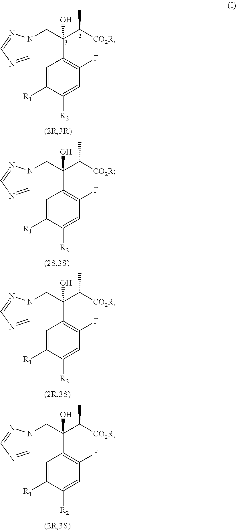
C1=C([R1])C([R2])=CC(F)=C1C(C([CO2R])C)(CN1C=NC=N1)O.C1=C([R1])C([R2])=CC(F)=C1C(C([CO2R])C)(CN1C=NC=N1)O.C1=C([R1])C([R2])=CC(F)=C1C(C([CO2R])C)(CN1C=NC=N1)O.C1=C([R1])C([R2])=CC(F)=C1C(C([CO2R])C)(CN1C=NC=N1)O
